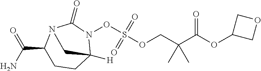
O(C(C(COS(ON1C2([H])CCC(C(N)=O)N(C1=O)C2)(=O)=O)(C)C)=O)C1COC1
